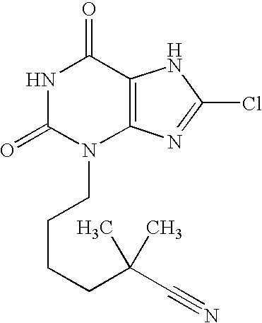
N1C(=O)N(CCCCC(C#N)(C)C)C2=C(C1=O)NC(Cl)=N2
